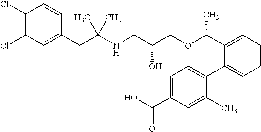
ClC1=C(Cl)C=CC(CC(NCC(COC(C2=CC=CC=C2C2=CC=C(C(O)=O)C=C2C)C)O)(C)C)=C1
